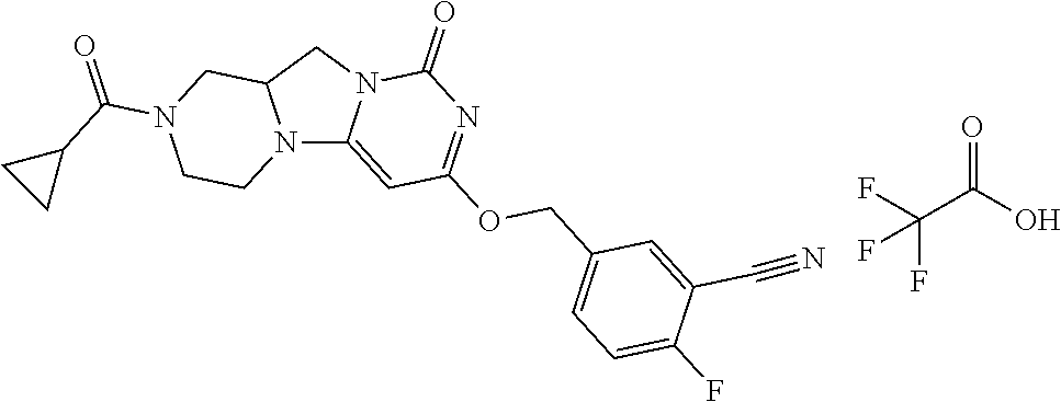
O=C(O)C(F)(F)F.N12C3=CC(OCC4=CC=C(F)C(C#N)=C4)=NC(=O)N3CC1CN(C(=O)C1CC1)CC2
